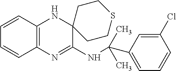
N(C1=NC2=C(NC13CCSCC3)C=CC=C2)C(C)(C)C1=CC=CC(Cl)=C1
